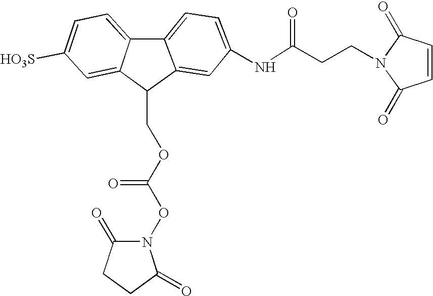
C12=CC=C([HO3S])C=C1C(COC(ON1C(=O)CCC1=O)=O)C1=CC(NC(CCN3C(=O)C=CC3=O)=O)=CC=C21
